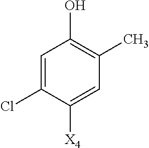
C1=C(Cl)C([X4])=CC(C)=C1O
